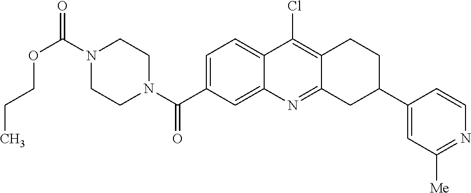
N1(C(OCCC)=O)CCN(C(=O)C2=CC=C3C(=C2)N=C2C(=C3Cl)CCC(C3=CC([Me])=NC=C3)C2)CC1
